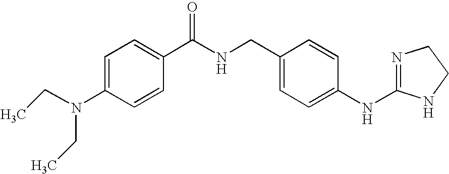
C1=C(N(CC)CC)C=CC(C(NCC2=CC=C(NC3=NCCN3)C=C2)=O)=C1
